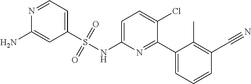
C1=C(NS(C2=CC=NC(N)=C2)(=O)=O)N=C(C2=CC=CC(C#N)=C2C)C(Cl)=C1
